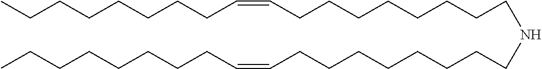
C(CCCCCCCC)=CCCCCCCCCNCCCCCCCCC=CCCCCCCCC
